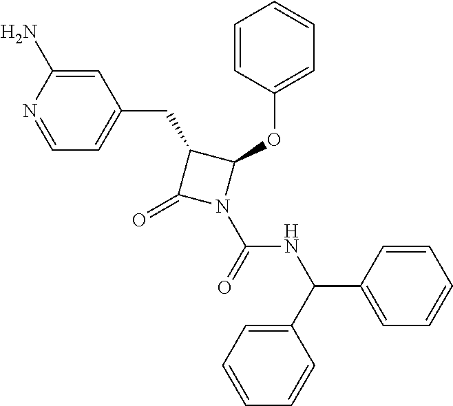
C1(CC2=CC=NC(N)=C2)C(=O)N(C(=O)NC(C2=CC=CC=C2)C2=CC=CC=C2)C1OC1=CC=CC=C1
